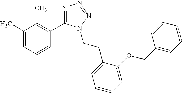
C1(C)=CC=CC(C2=NN=NN2CCC2=CC=CC=C2OCC2=CC=CC=C2)=C1C
